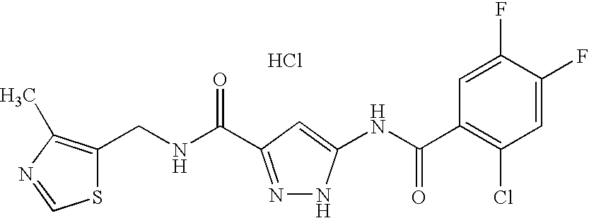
Cl.S1C(CNC(=O)C2=NNC(NC(C3=C(Cl)C=C(F)C(F)=C3)=O)=C2)=C(C)N=C1
